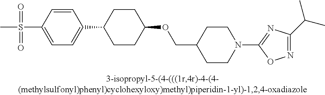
C1(S(=O)(=O)C)=CC=C(C2CCC(OCC3CCN(C4=NC(C(C)C)=NO4)CC3)CC2)C=C1
